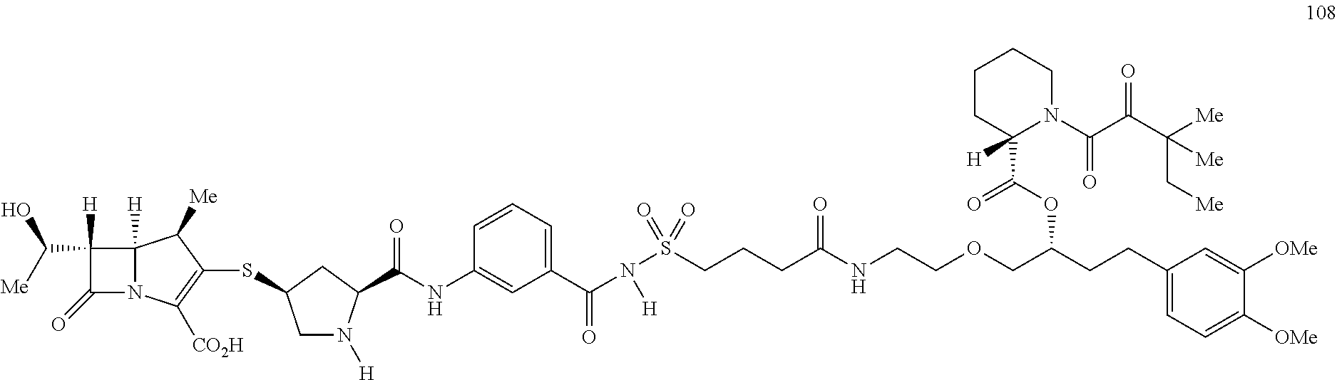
C1([H])(C([Me])O)C(=O)N2C1([H])C([Me])C(SC1CN([H])C(C(=O)NC3=CC(C(N(S(CCCC(NCCOCC(CCC4=CC=C([OMe])C([OMe])=C4)OC(C4([H])N(C(=O)C(=O)C([Me])(C[Me])[Me])CCCC4)=O)=O)(=O)=O)[H])=O)=CC=C3)C1)=C2[CO2H]
